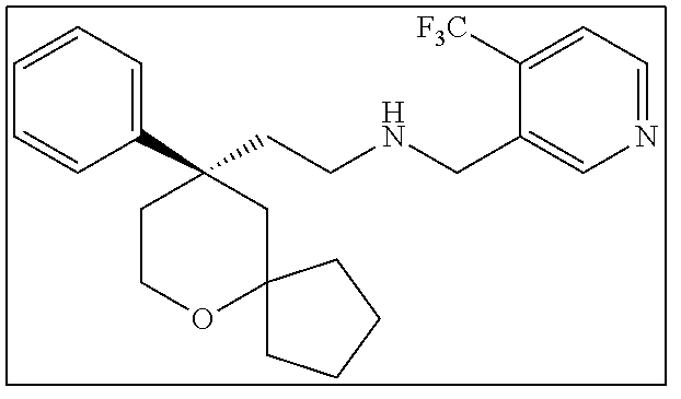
C1(C2(CCNCC3=CN=CC=C3[F3C])CCOC3(C2)CCCC3)=CC=CC=C1
